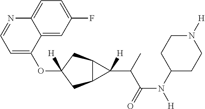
O(C1([H])CC2C(C1)C2(C(C(N([H])C1CCN([H])CC1)=O)C)[H])C1=CC=NC2=CC=C(F)C=C12
